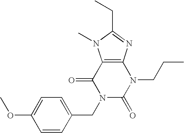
C12=C(N=C(CC)N1C)N(CCC)C(=O)N(CC1=CC=C(OC)C=C1)C2=O
